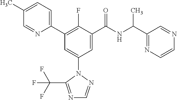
C1(C2=C(F)C(C(NC(C3=NC=CN=C3)C)=O)=CC(N3N=CN=C3C(F)(F)F)=C2)=CC=C(C)C=N1
